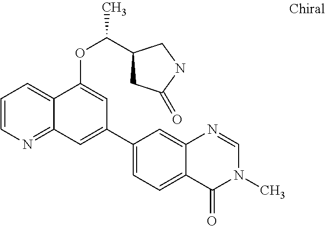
C1=CN=C2C(=C1)C(OC(C1CC(=O)NC1)C)=CC(C1=CC=C3C(=C1)N=CN(C)C3=O)=C2
